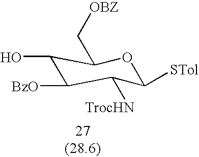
C1(O)C([BzO])C([TrocHN])C([STol])OC1C[OBZ]
